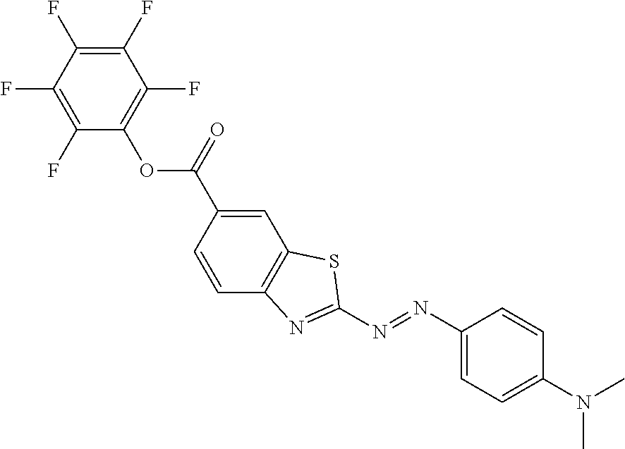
C1(N=NC2=CC=C(N(C)C)C=C2)=NC2=C(S1)C=C(C(=O)OC1=C(F)C(F)=C(F)C(F)=C1F)C=C2
